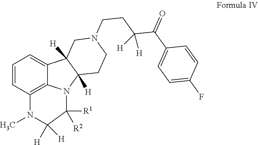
C1=CC2=C3C(=C1)C1([H])C([H])(N3C([R1])([R2])C([H])([H])N2C)CCN(CCC(C(C2=CC=C(F)C=C2)=O)([H])[H])C1
